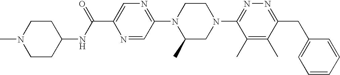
N1=CC(N2C(C)CN(C3=NN=C(CC4=CC=CC=C4)C(C)=C3C)CC2)=NC=C1C(=O)NC1CCN(C)CC1
